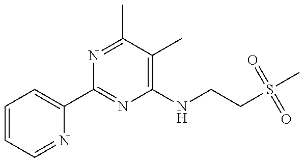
C1=CC=NC(C2=NC(NCCS(C)(=O)=O)=C(C)C(C)=N2)=C1
